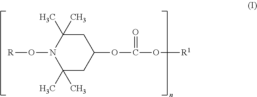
C1C(C)(C)N(O[R])C(C)(C)CC1OC(=O)O[R1]
